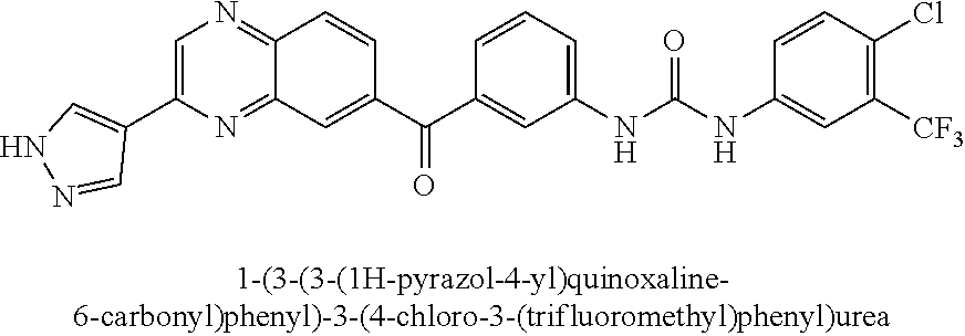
[CF3]C1=C(Cl)C=CC(NC(NC2=CC=CC(C(C3=CC4=NC(C5=CNN=C5)=CN=C4C=C3)=O)=C2)=O)=C1
